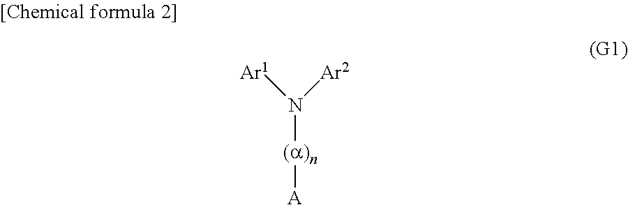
N([(a)n][A])([Ar2])[Ar1]
